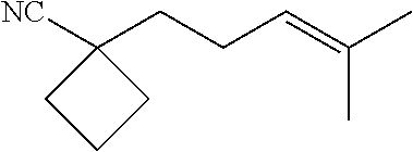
[NC]C1(CCC=C(C)C)CCC1
